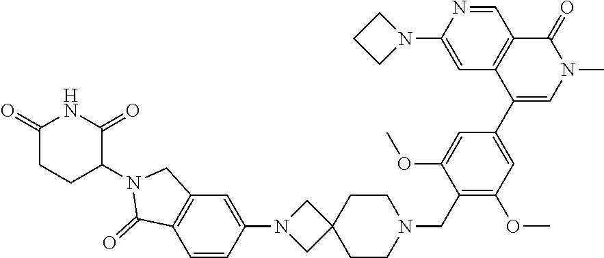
C1(=O)CCC(N2C(=O)C3=C(C2)C=C(N2CC4(C2)CCN(CC2=C(OC)C=C(C5=CN(C)C(=O)C6=C5C=C(N5CCC5)N=C6)C=C2OC)CC4)C=C3)C(=O)N1
